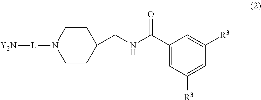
[Y2N][L]N1CCC(CNC(C2=CC([R3])=CC([R3])=C2)=O)CC1
